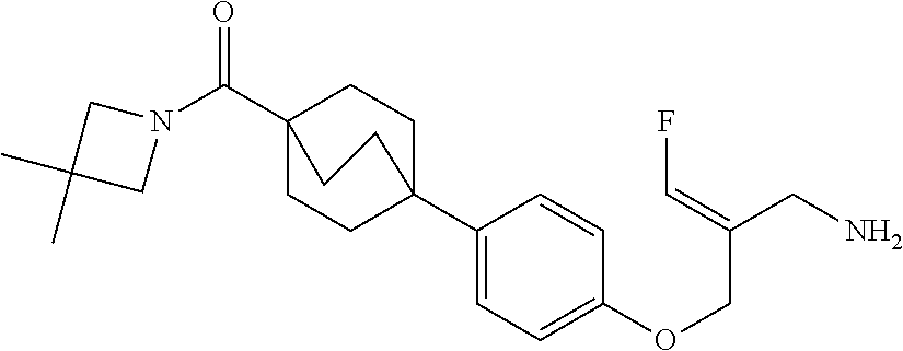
N1(C(C23CCC(C4=CC=C(OCC(CN)=CF)C=C4)(CC2)CC3)=O)CC(C)(C)C1
